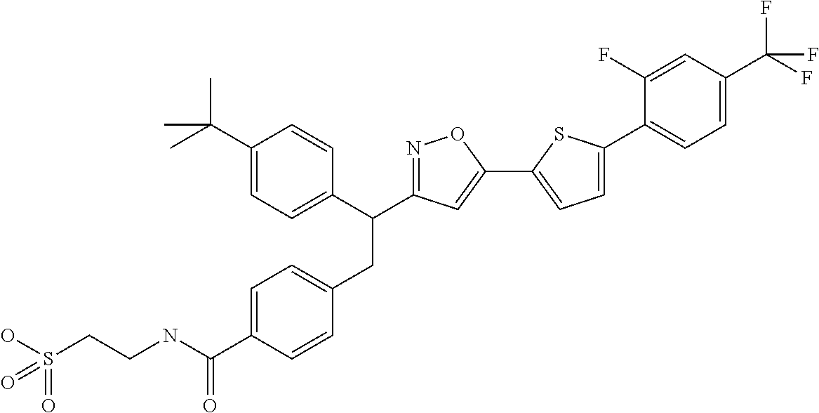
C1=C(C(NCCS(=O)(O)=O)=O)C=CC(CC(C2=CC=C(C(C)(C)C)C=C2)C2=NOC(C3=CC=C(C4=CC=C(C(F)(F)F)C=C4F)S3)=C2)=C1
